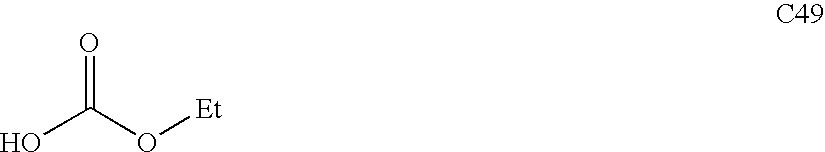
OC(O[Et])=O
